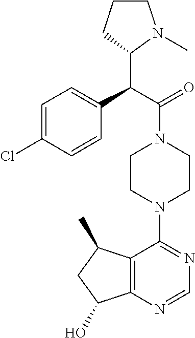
C12=C(N=CN=C1N1CCN(C(=O)C(C3N(C)CCC3)C3=CC=C(Cl)C=C3)CC1)C(O)CC2C
